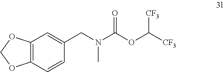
C1(CN(C)C(OC([CF3])[CF3])=O)=CC2=C(C=C1)OCO2
